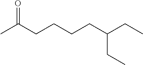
CC(CCCCC(CC)CC)=O
